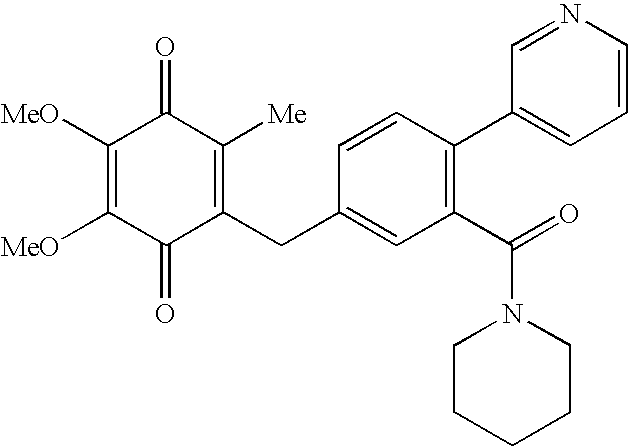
C1(=O)C(CC2=CC(C(N3CCCCC3)=O)=C(C3=CC=CN=C3)C=C2)=C([Me])C(=O)C([MeO])=C1[MeO]
